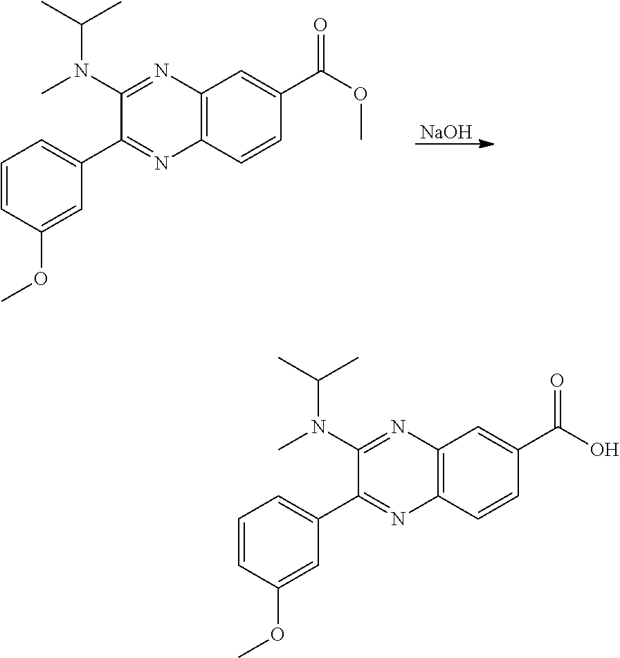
[NaOH].C12=C(C=CC(C(OC)=O)=C1)N=C(C1=CC=CC(OC)=C1)C(N(C)C(C)C)=N2.C12=C(C=CC(C(O)=O)=C1)N=C(C1=CC=CC(OC)=C1)C(N(C)C(C)C)=N2
